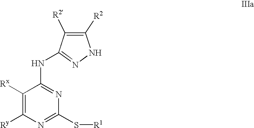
N(C1=NC(S[R1])=NC([Ry])=C1[Rx])C1=NNC([R2])=C1[R2]
